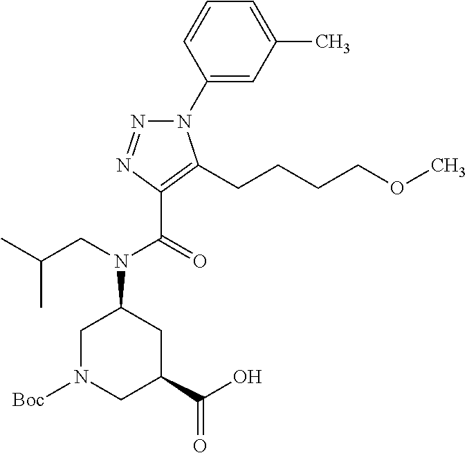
C1(N2N=NC(C(=O)N(CC(C)C)C3CN([Boc])CC(C(O)=O)C3)=C2CCCCOC)=CC(C)=CC=C1
